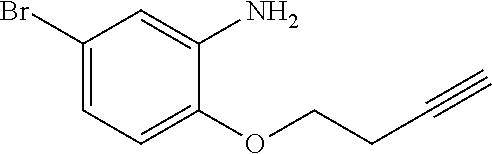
C1(Br)=CC=C(OCCC#C)C(N)=C1
